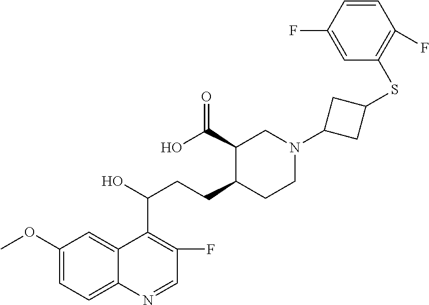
C1(OC)=CC=C2C(=C1)C(C(O)CCC1CCN(C3CC(SC4=C(F)C=CC(F)=C4)C3)CC1C(O)=O)=C(F)C=N2
